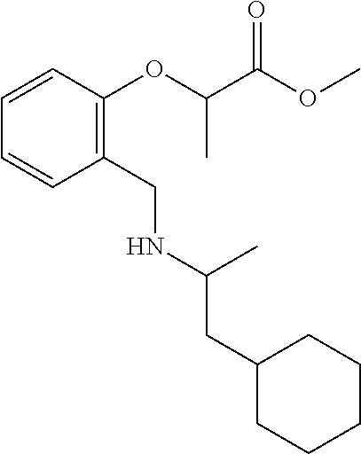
C1=CC(OC(C(OC)=O)C)=C(CNC(CC2CCCCC2)C)C=C1
